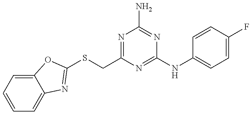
C1=CC=C2C(=C1)N=C(SCC1=NC(N)=NC(NC3=CC=C(F)C=C3)=N1)O2
